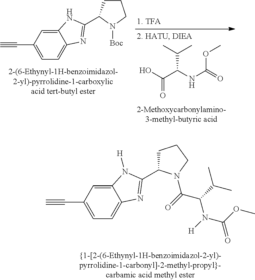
C12=CC(C#C)=CC=C1N=C(C1N([Boc])CCC1)N2.OC(C(NC(=O)OC)C(C)C)=O.C12=CC(C#C)=CC=C1N=C(C1CCCN1C(=O)C(C(C)C)N([H])C(OC)=O)N2[H]
